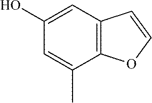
C12=C(C=C(O)C=C1C)C=CO2
